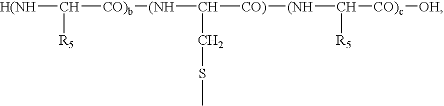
[(NH]C([CO)b][(NH]C([CO)][(NH]C([CO)c][OH])[R5])CSC)[R5].[H]
